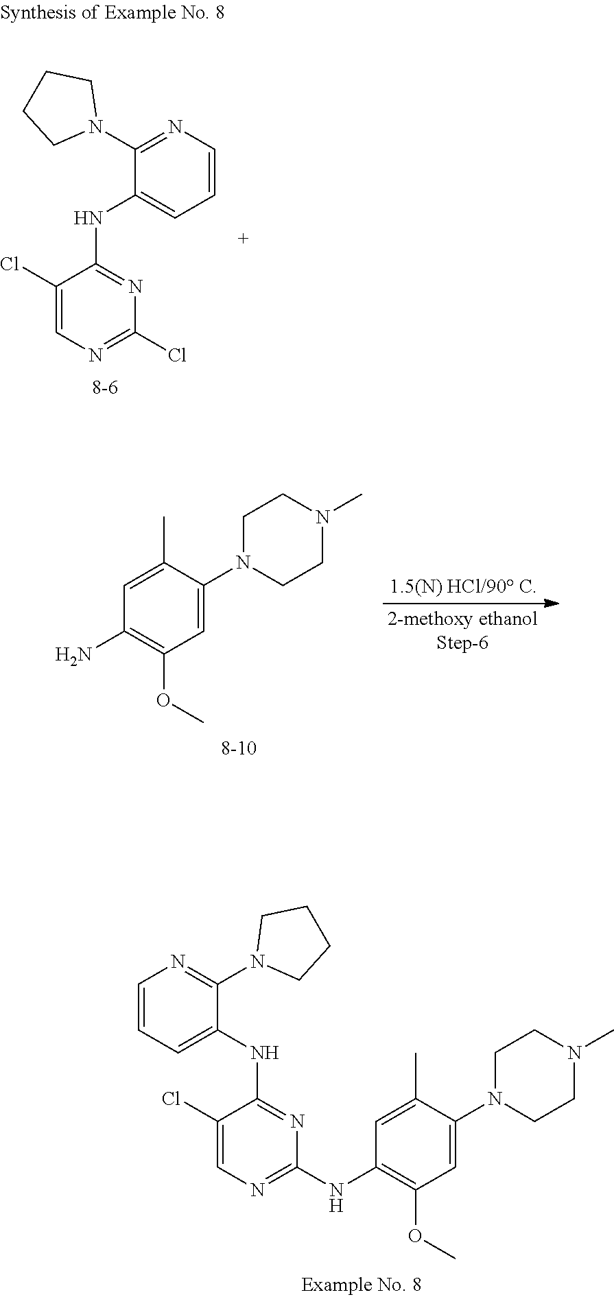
N1=C(Cl)N=C(NC2=CC=CN=C2N2CCCC2)C(Cl)=C1.C1=C(N2CCN(C)CC2)C(C)=CC(N)=C1OC.N(C1=NC(NC2=C(OC)C=C(N3CCN(C)CC3)C(C)=C2)=NC=C1Cl)C1=CC=CN=C1N1CCCC1
